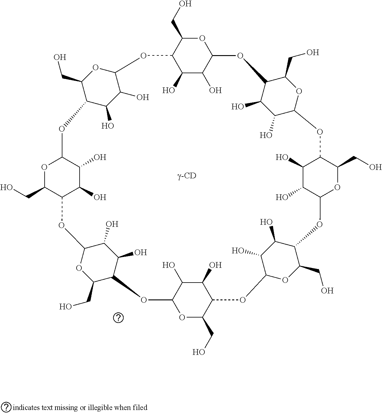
C1(CO)C2C(O)C(O)C(O1)OC1C(CO)OC(C(O)C1O)OC1C(O)C(O)C(OC1CO)OC1C(CO)OC(C(O)C1O)OC1C(CO)OC(C(O)C1O)OC1C(CO)OC(C(O)C1O)OC1C(CO)OC(C(O)C1O)OC1C(CO)OC(C(O)C1O)O2
